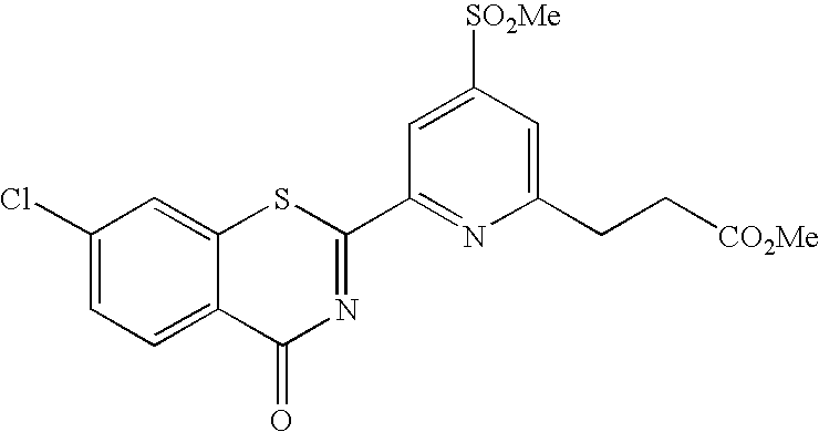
C1(Cl)=CC=C2C(=C1)SC(C1=NC(CC[CO2Me])=CC([SO2Me])=C1)=NC2=O
